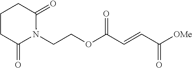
N1(CCOC(C=CC([OMe])=O)=O)C(=O)CCCC1=O
